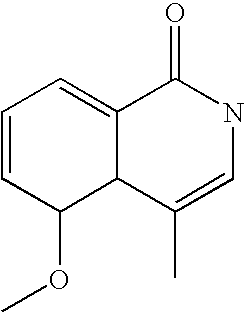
C1=CC(OC)C2C(=C1)C(=O)NC=C2C
